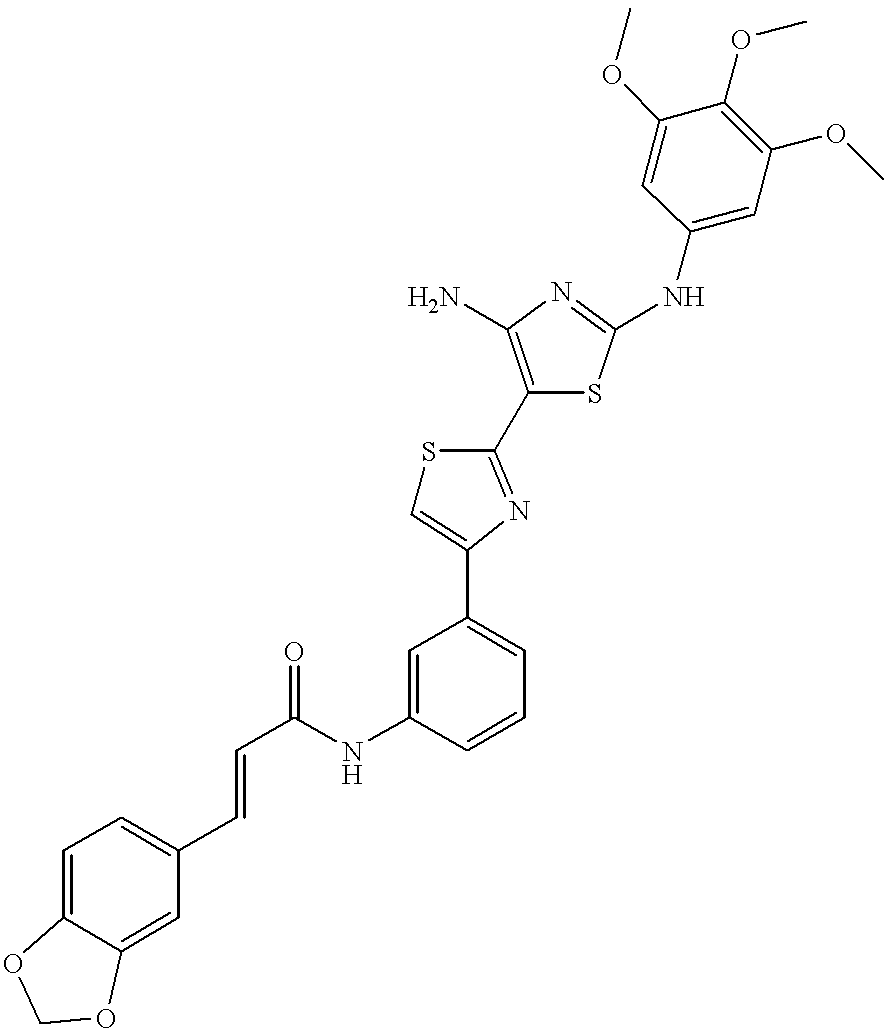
C(NC1=CC(C2=CSC(C3=C(N)N=C(NC4=CC(OC)=C(OC)C(OC)=C4)S3)=N2)=CC=C1)(=O)C=CC1=CC=C2C(=C1)OCO2
